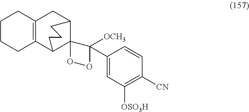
C1CCC2=C(C1)CC1CCCC2C12C(C1=CC([OSO3H])=C([CN])C=C1)([OCH3])OO2
